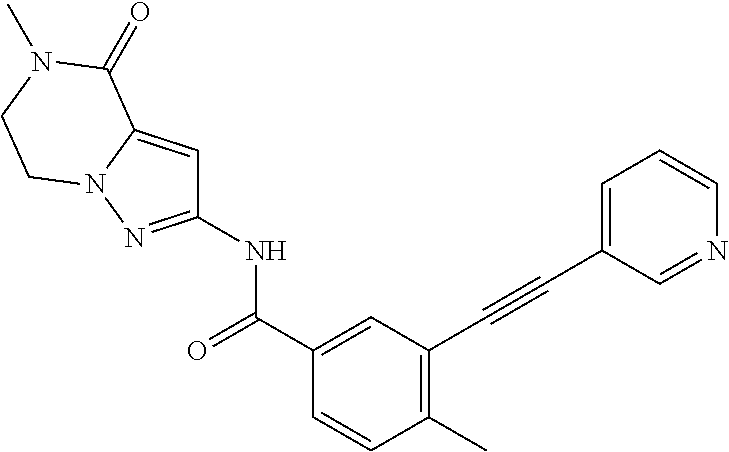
C1(C)=C(C#CC2=CC=CN=C2)C=C(C(NC2=NN3C(=C2)C(=O)N(C)CC3)=O)C=C1
